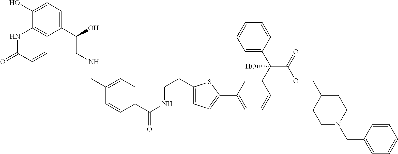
C1(C(O)CNCC2=CC=C(C(NCCC3=CC=C(C4=CC=CC(C(C5=CC=CC=C5)(O)C(=O)OCC5CCN(CC6=CC=CC=C6)CC5)=C4)S3)=O)C=C2)=CC=C(O)C2=C1C=CC(=O)N2
